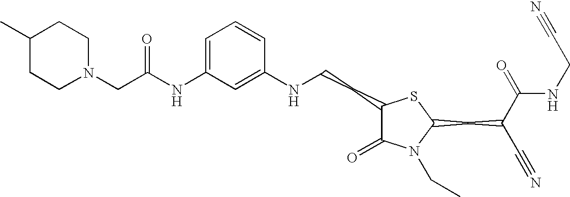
C1=C(NC(=O)CN2CCC(C)CC2)C=C(NCCC2C(=O)N(CC)C(CC(C#N)C(=O)NCC#N)S2)C=C1
